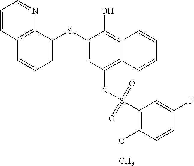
C1=CC2=C(N=C1)C(SC1=CC(NS(C3=C(OC)C=CC(F)=C3)(=O)=O)=C3C(=C1O)C=CC=C3)=CC=C2
